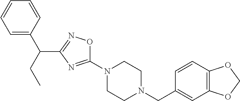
O1C(N2CCN(CC3=CC4=C(C=C3)OCO4)CC2)=NC(C(CC)C2=CC=CC=C2)=N1
